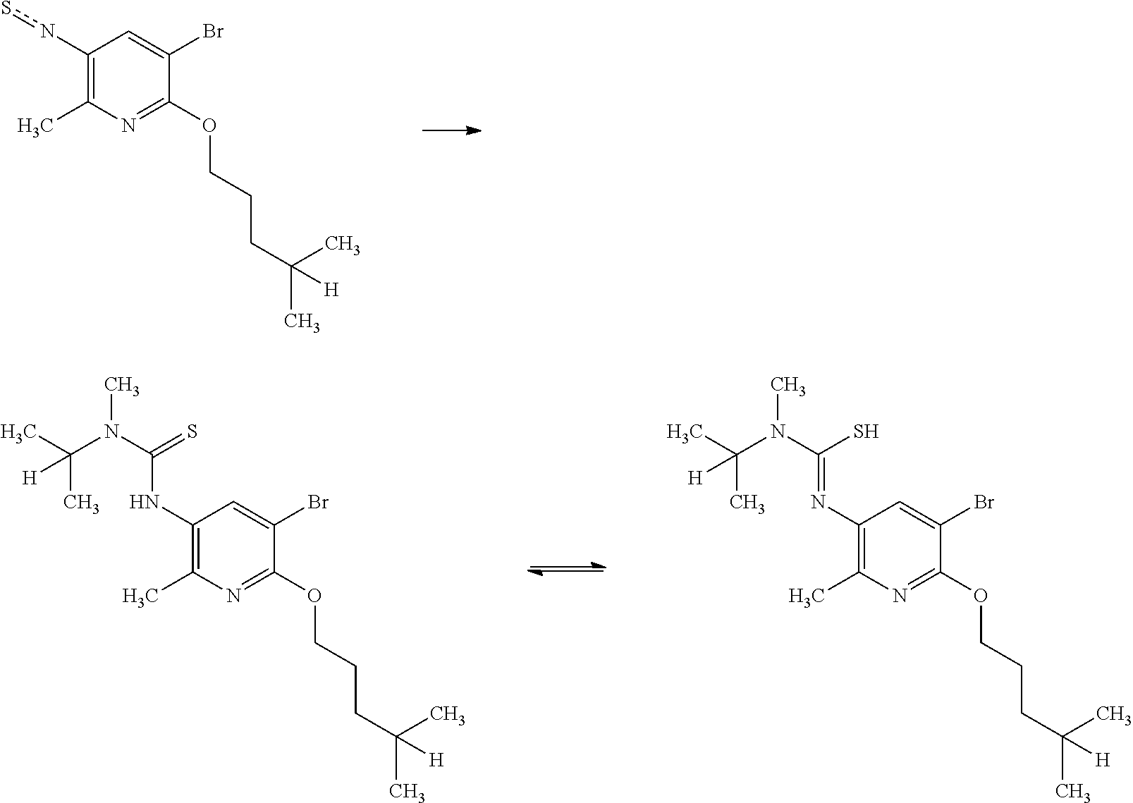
C1(ns)=C(C)N=C(OCCCC(C)(C)[H])C(Br)=C1.C1(NC(N(C(C)(C)[H])C)=S)=C(C)N=C(OCCCC(C)(C)[H])C(Br)=C1.C1(N=C(N(C(C)(C)[H])C)S)=C(C)N=C(OCCCC(C)(C)[H])C(Br)=C1
